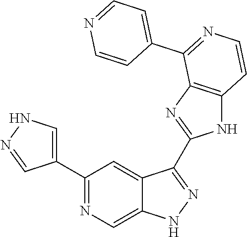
C1(C2=CNN=C2)=NC=C2C(=C1)C(C1=NC3=C(N1)C=CN=C3C1=CC=NC=C1)=NN2
